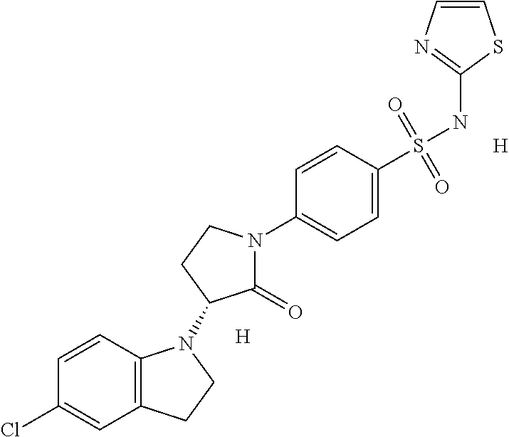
C12=C(C=CC(Cl)=C1)N(C1C(=O)N(C3=CC=C(S(NC4=NC=CS4)(=O)=O)C=C3)CC1)CC2.[H].[H]
